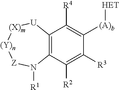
C12=C(C([R2])=C([R3])C([(A)b][HET])=C1[R4])N([R1])[Z][(Y)n][(X)m][U]2
